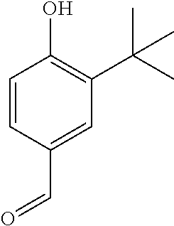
C1=CC(C=O)=CC(C(C)(C)C)=C1O
